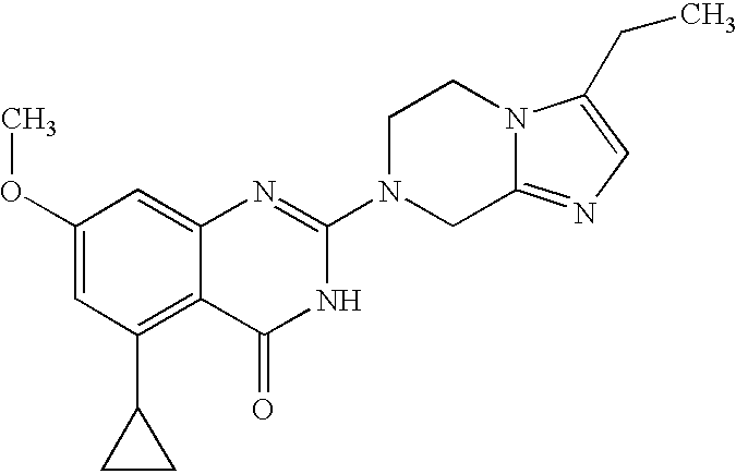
C1(OC)=CC(C2CC2)=C2C(=C1)N=C(N1CC3=NC=C(CC)N3CC1)NC2=O
